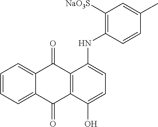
N(C1=C([NaO3S])C=C(C)C=C1)C1=CC=C(O)C2=C1C(=O)C1=CC=CC=C1C2=O
